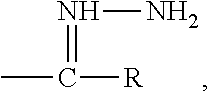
CC(=NN)[R]
